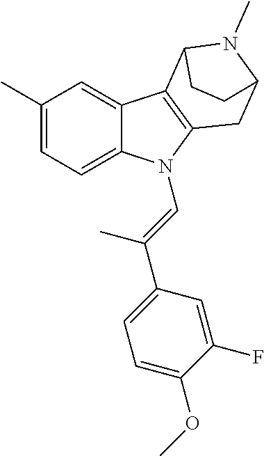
C1(C)=CC=C2C(=C1)C1=C(N2C=C(C2=CC=C(OC)C(F)=C2)C)CC2N(C)C1CC2
